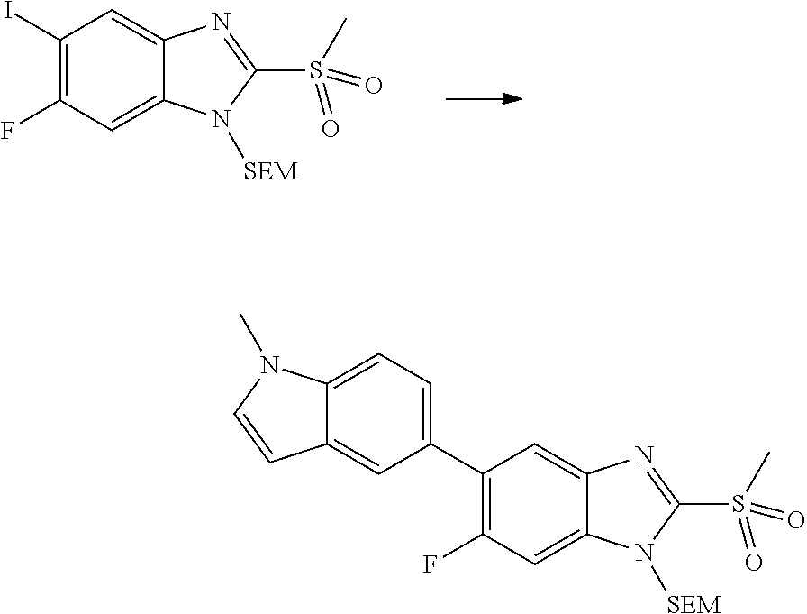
C1(I)=C(F)C=C2C(=C1)N=C(S(C)(=O)=O)N2[SEM].C1(C2=CC=C3C(=C2)C=CN3C)=C(F)C=C2C(=C1)N=C(S(C)(=O)=O)N2[SEM]
